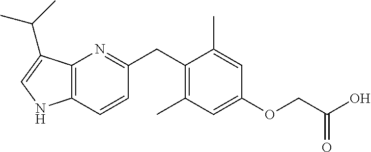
C12=C(C=CC(CC3=C(C)C=C(OCC(O)=O)C=C3C)=N1)NC=C2C(C)C
